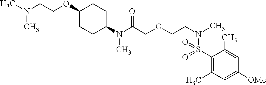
C1(N(C(COCCN(C)S(=O)(=O)C2=C(C)C=C([OMe])C=C2C)=O)C)CCC(OCCN(C)C)CC1
